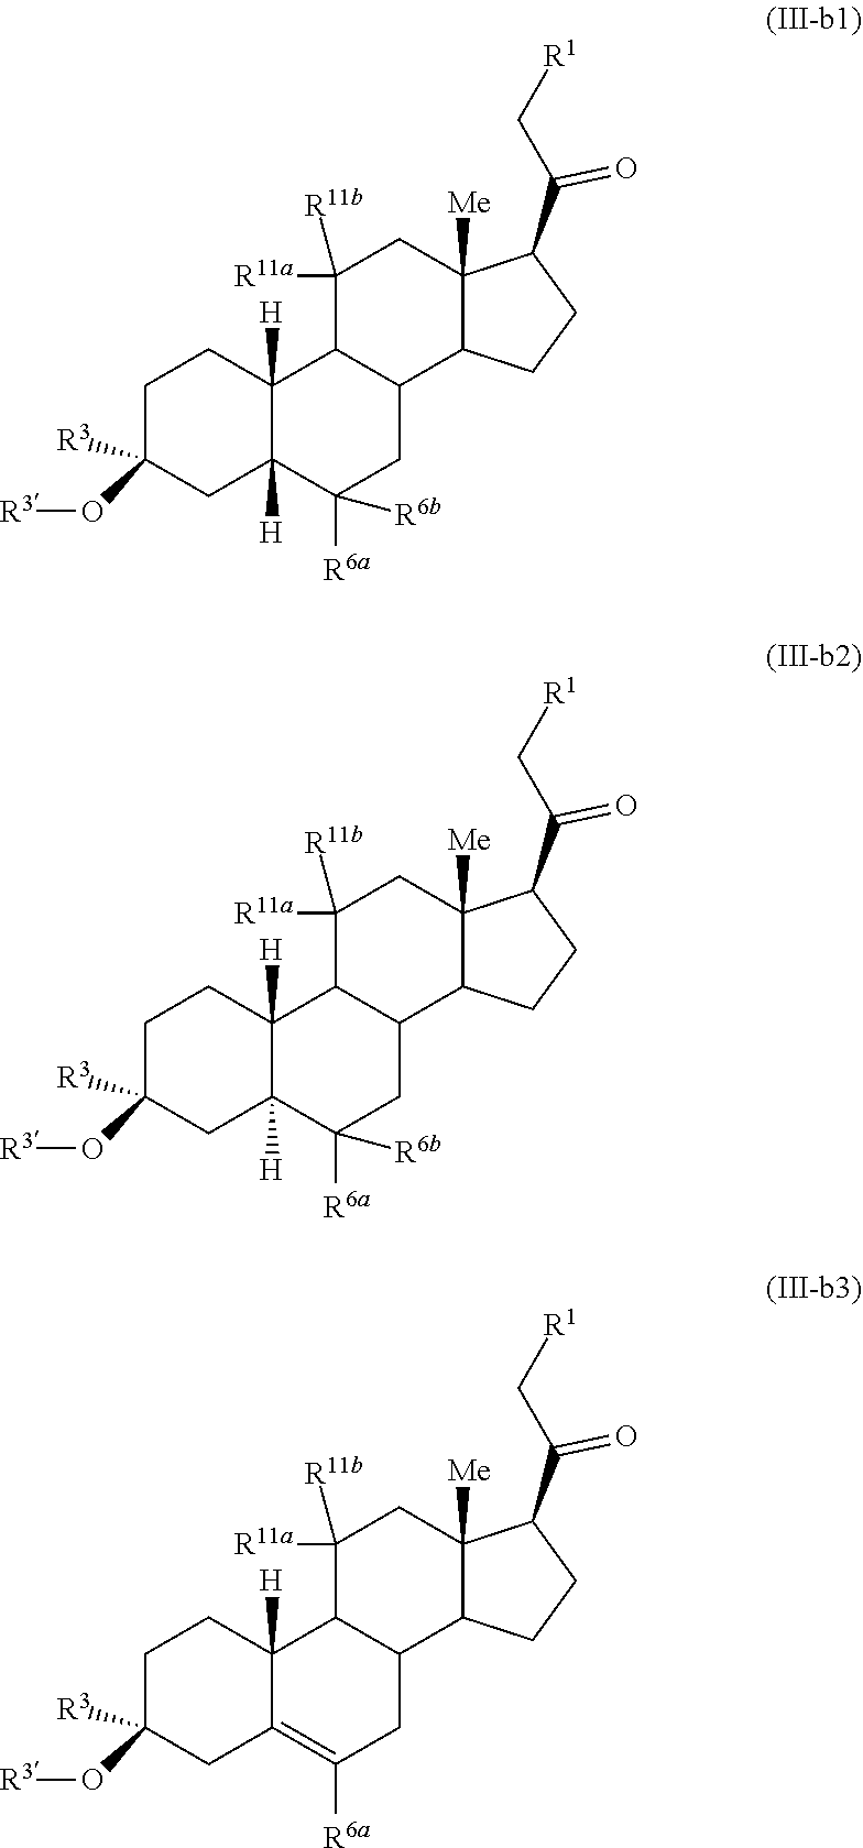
C1C([R3])(O[R3])CC2([H])C([H])(C1)C1C(CC2([R6a])[R6b])C2C([Me])(CC1([R11a])[R11b])C(C(=O)C[R1])CC2.C1C([R3])(O[R3])CC2([H])C([H])(C1)C1C(CC2([R6a])[R6b])C2C([Me])(CC1([R11a])[R11b])C(C(=O)C[R1])CC2.C1C([R3])(O[R3])CC2=C([R6a])CC3C(C2([H])C1)C([R11a])([R11b])CC1([Me])C3CCC1C(=O)C[R1]
